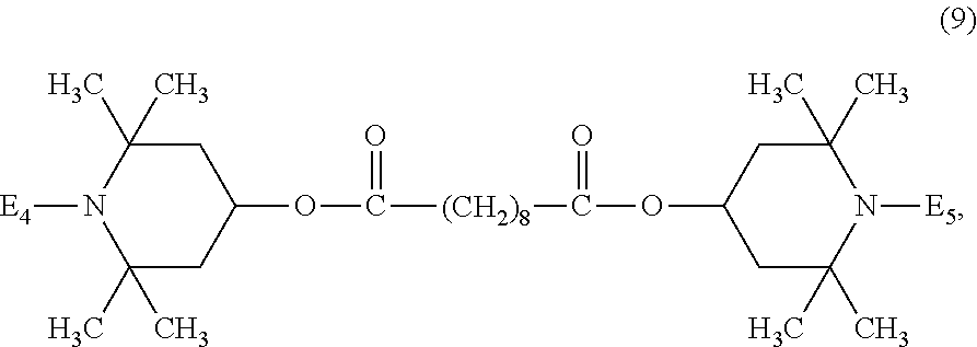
C1(C)(C)CC(OC(=O)[(CH2)8]C(=O)OC2CC(C)(C)N([E5])C(C)(C)C2)CC(C)(C)N1[E4]
